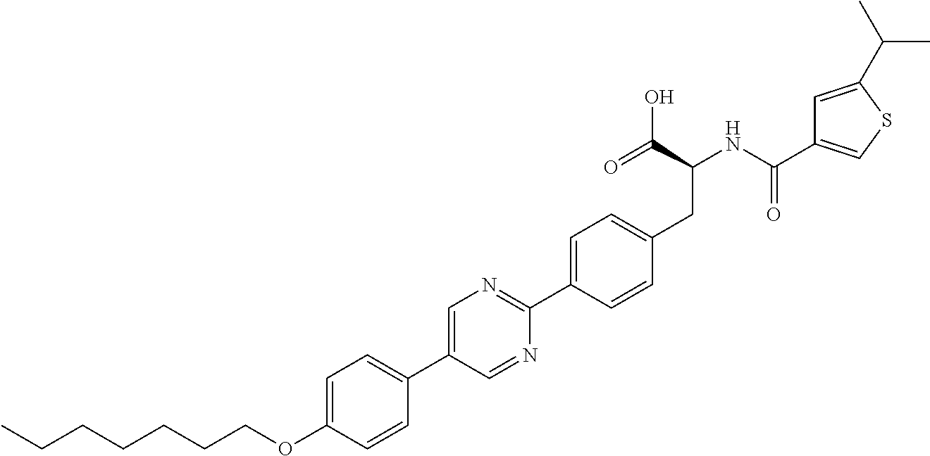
C(OC1=CC=C(C2=CN=C(C3=CC=C(CC(C(O)=O)NC(=O)C4=CSC(C(C)C)=C4)C=C3)N=C2)C=C1)CCCCCC
